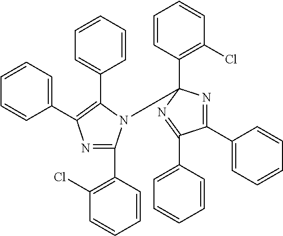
C1=CC=C(C2=C(C3=CC=CC=C3)N(C3(C4=C(Cl)C=CC=C4)N=C(C4=CC=CC=C4)C(C4=CC=CC=C4)=N3)C(C3=C(Cl)C=CC=C3)=N2)C=C1
